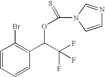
C1=CC=CC(C(C(F)(F)F)OC(=S)N2C=CN=C2)=C1Br
